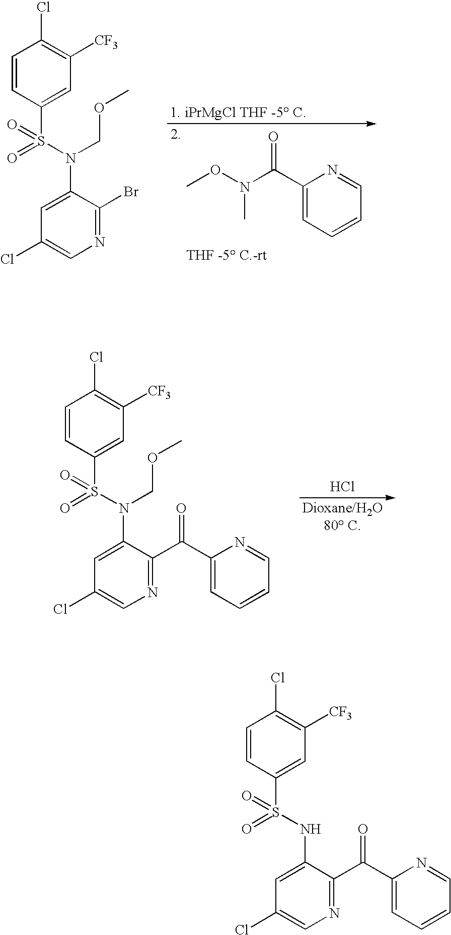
C1=CC(S(N(C2=CC(Cl)=CN=C2Br)COC)(=O)=O)=CC([CF3])=C1Cl.O(N(C(C1=CC=CC=N1)=O)C)C.C1=CC(S(N(C2=CC(Cl)=CN=C2C(C2=CC=CC=N2)=O)COC)(=O)=O)=CC([CF3])=C1Cl.Cl.C1=CC(S(NC2=CC(Cl)=CN=C2C(C2=CC=CC=N2)=O)(=O)=O)=CC([CF3])=C1Cl
